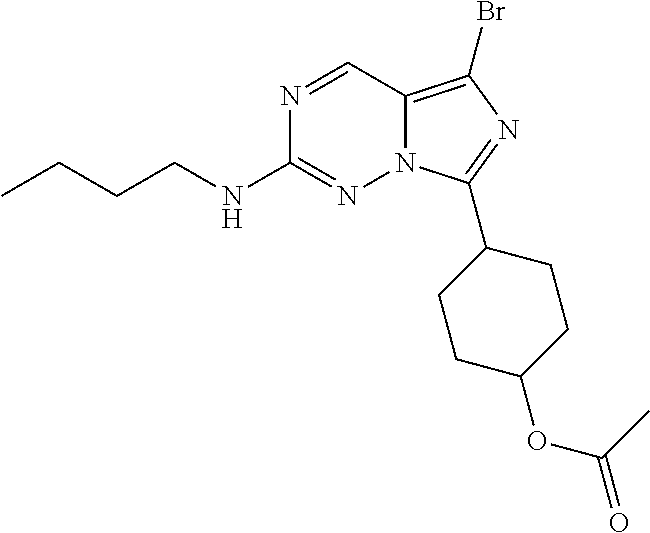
N1=CC2=C(Br)N=C(C3CCC(OC(C)=O)CC3)N2N=C1NCCCC
